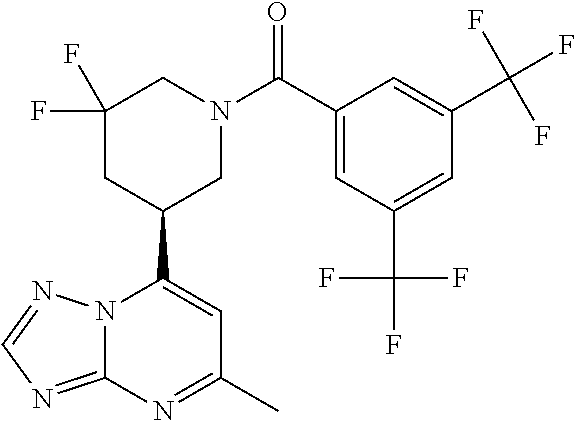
N12C(=NC=N1)N=C(C)C=C2C1CN(C(C2=CC(C(F)(F)F)=CC(C(F)(F)F)=C2)=O)CC(F)(F)C1
